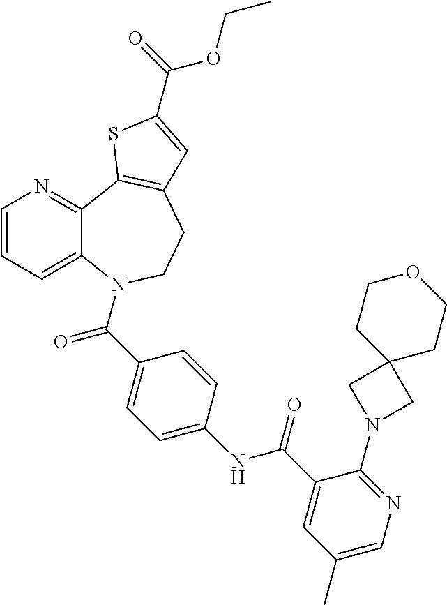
C1=C(C(NC2=CC=C(C(N3C4=CC=CN=C4C4=C(CC3)C=C(C(OCC)=O)S4)=O)C=C2)=O)C(N2CC3(CCOCC3)C2)=NC=C1C
